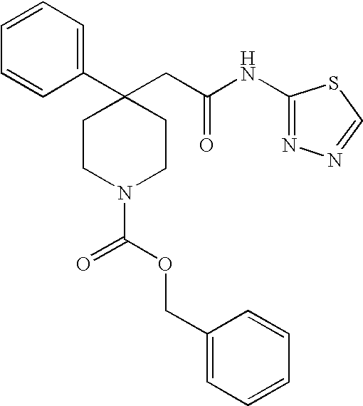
C1=CC=CC(C2(CC(NC3=NN=CS3)=O)CCN(C(OCC3=CC=CC=C3)=O)CC2)=C1
